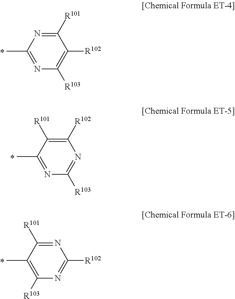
C1([R101])=NC(C)=NC([R103])=C1[R102].C1([R102])=C([R101])C(C)=NC([R103])=N1.N1=C([R101])C(C)=C([R103])N=C1[R102]
